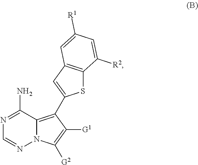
N1=C(N)C2=C(C3=CC4=C(S3)C([R2])=CC([R1])=C4)C([G1])=C([G2])N2N=C1
